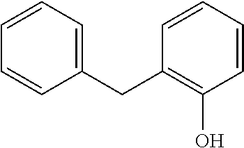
C1=CC=C(CC2=C(O)C=CC=C2)C=C1
